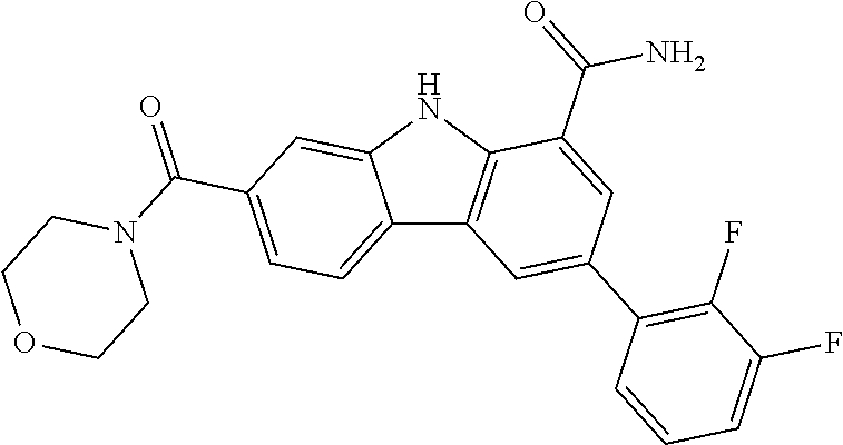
C12=CC=C(C(=O)N3CCOCC3)C=C1NC1=C2C=C(C2=C(F)C(F)=CC=C2)C=C1C(=O)N
